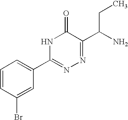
C1=CC(Br)=CC(C2=NN=C(C(N)CC)C(=O)N2)=C1
